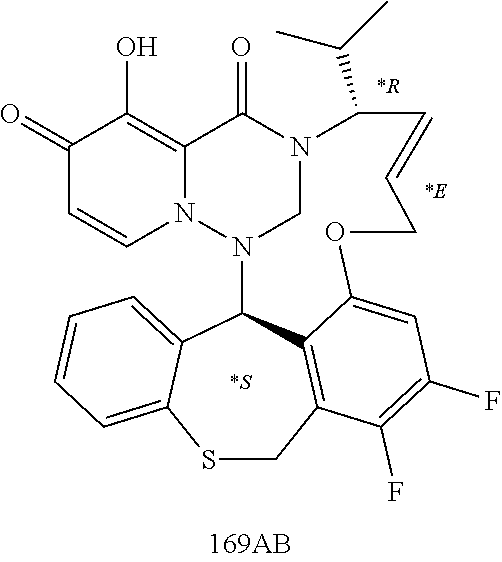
C1(=O)C=CN2C(=C1O)C(=O)N1CN2C2C3=CC=CC=C3SCC3=C2C(=CC(F)=C3F)OCC=CC1C(C)C.[*S].[*E].[*R]
